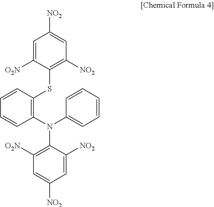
C1=C([O2N])C(SC2=C(N(C3=CC=CC=C3)C3=C([O2N])C=C([NO2])C=C3[NO2])C=CC=C2)=C([NO2])C=C1[NO2]
